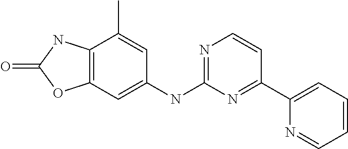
C12=C(NC(=O)O1)C(C)=CC(NC1=NC=CC(C3=CC=CC=N3)=N1)=C2
